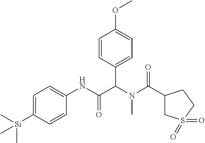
C1=C([Si](C)(C)C)C=CC(NC(C(N(C(=O)C2CS(=O)(=O)CC2)C)C2=CC=C(OC)C=C2)=O)=C1
